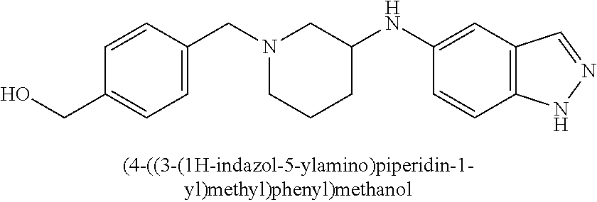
N1(CC2=CC=C(CO)C=C2)CCCC(NC2=CC3=C(C=C2)NN=C3)C1
